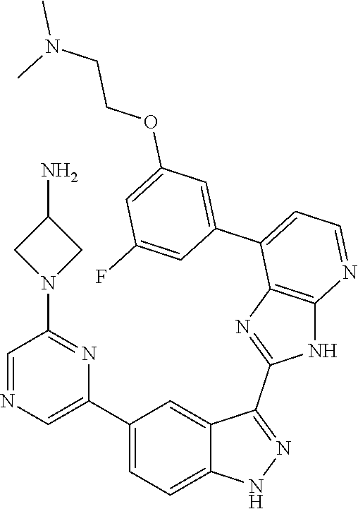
C1(C2=CC=C3C(=C2)C(C2=NC4=C(N2)N=CC=C4C2=CC(OCCN(C)C)=CC(F)=C2)=NN3)=CN=CC(N2CC(N)C2)=N1
